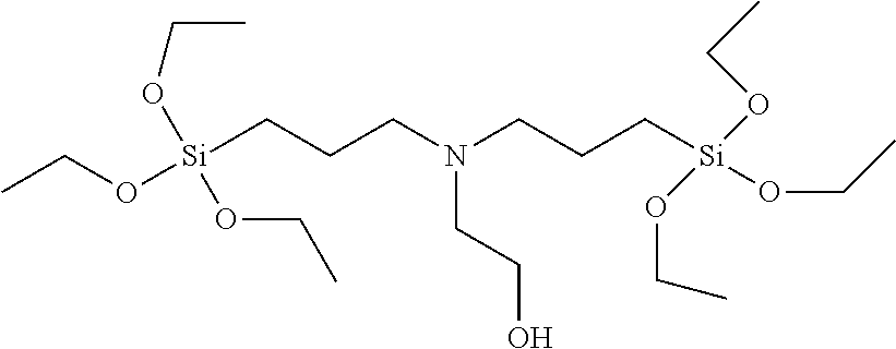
[Si](CCCN(CCC[Si](OCC)(OCC)OCC)CCO)(OCC)(OCC)OCC
